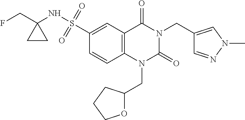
C12=C(C=C(S(NC3(CF)CC3)(=O)=O)C=C1)C(=O)N(CC1=CN(C)N=C1)C(=O)N2CC1OCCC1
